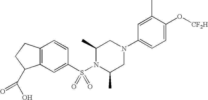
C12=C(C=C(S(N3C(C)CN(C4=CC=C(O[CF2H])C(C)=C4)CC3C)(=O)=O)C=C1)C(C(O)=O)CC2
